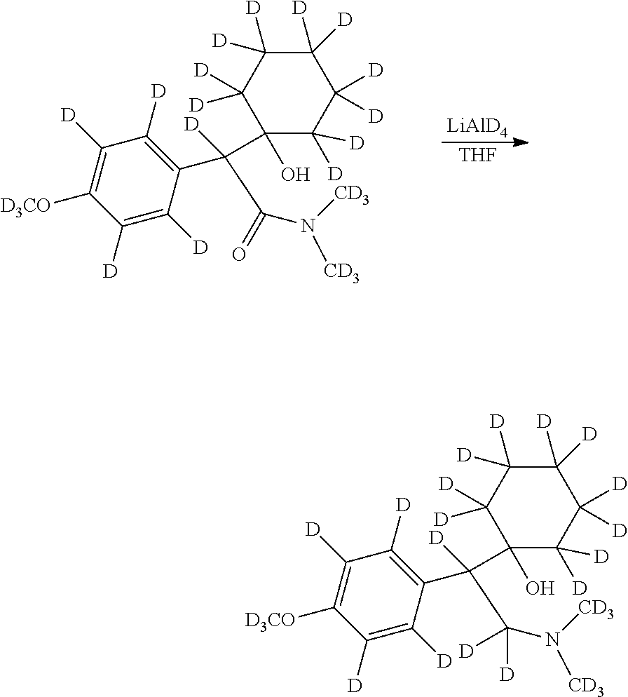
[LiAlD4].[THF].C1([D])=C([D3CO])C([D])=C([D])C(C(C(=O)N([CD3])[CD3])([D])C2(O)C([D])([D])C([D])([D])C([D])([D])C([D])([D])C2([D])[D])=C1[D].C1([D])=C([D3CO])C([D])=C([D])C(C(C(N([CD3])[CD3])([D])[D])([D])C2(O)C([D])([D])C([D])([D])C([D])([D])C([D])([D])C2([D])[D])=C1[D]
